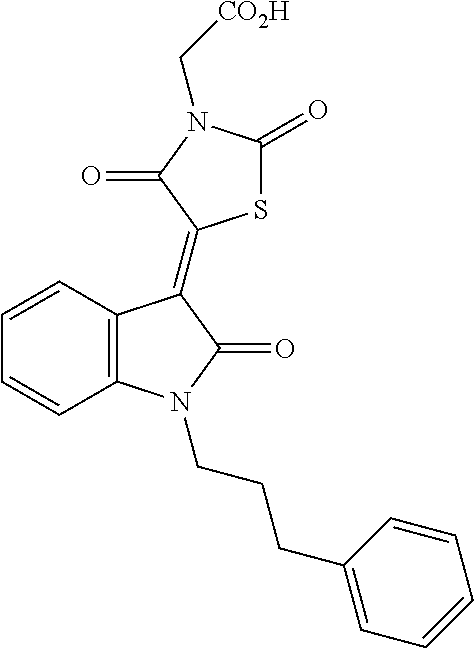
C12=C(C=CC=C1)C(=C1SC(=O)N(C[CO2H])C1=O)C(=O)N2CCCC1=CC=CC=C1
